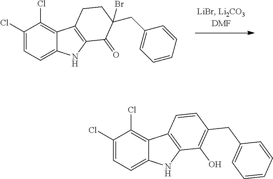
C1(Cl)=CC=C2C(=C1Cl)C1=C(N2)C(=O)C(Br)(CC2=CC=CC=C2)CC1.C1(Cl)=CC=C2C(=C1Cl)C1=C(N2)C(O)=C(CC2=CC=CC=C2)C=C1
